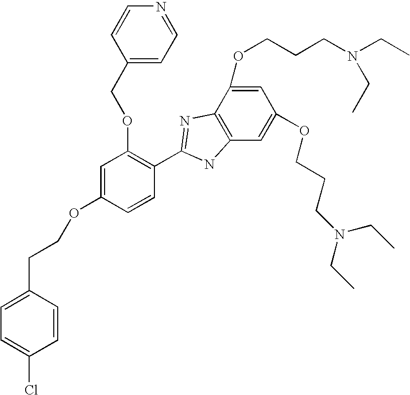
C1=C(OCCCN(CC)CC)C2=C(C=C1OCCCN(CC)CC)NC(C1=C(OCC3=CC=NC=C3)C=C(OCCC3=CC=C(Cl)C=C3)C=C1)=N2
